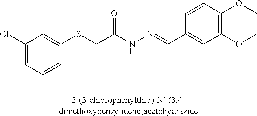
C1(SCC(NN=CC2=CC(OC)=C(OC)C=C2)=O)=CC(Cl)=CC=C1
